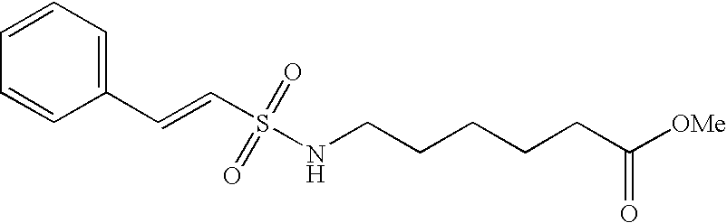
C1(C=CS(NCCCCCC([OMe])=O)(=O)=O)=CC=CC=C1
